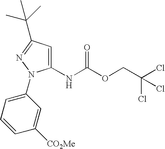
C1(NC(OCC(Cl)(Cl)Cl)=O)=CC(C(C)(C)C)=NN1C1=CC=CC([CO2Me])=C1
